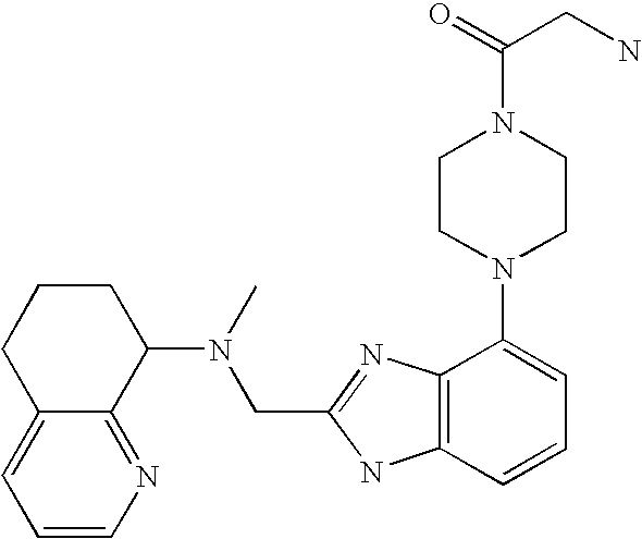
C1=CN=C2C(=C1)CCCC2N(C)CC1=NC2=C(N1)C=CC=C2N1CCN(C(CN)=O)CC1
